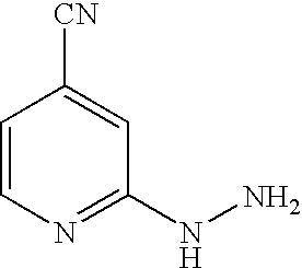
C1=CN=C(NN)C=C1[CN]
